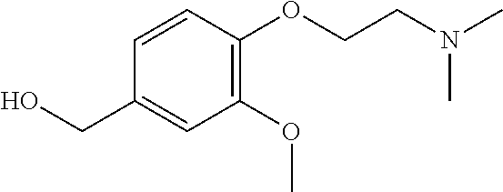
C1(OC)=C(OCCN(C)C)C=CC(CO)=C1
